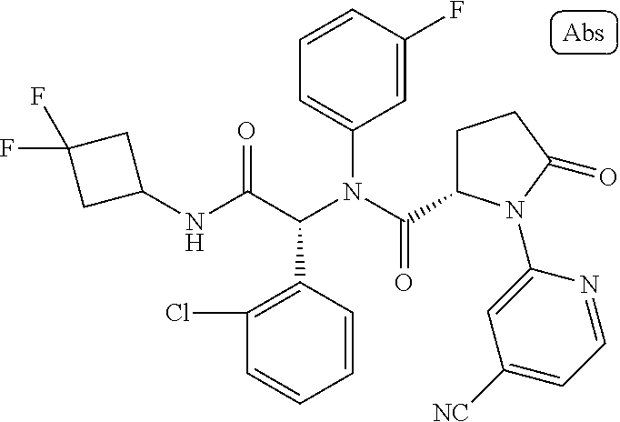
C1(NC(C(N(C(=O)C2CCC(=O)N2C2=CC([NC])=CC=N2)C2=CC=CC(F)=C2)C2=C(Cl)C=CC=C2)=O)CC(F)(F)C1
